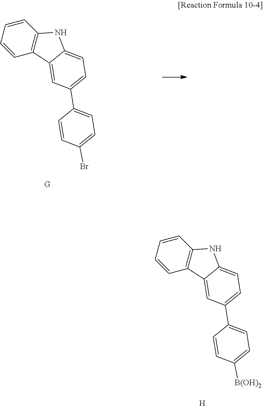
C1=CC=CC2=C1C1=CC(C3=CC=C(Br)C=C3)=CC=C1N2.C1=CC=CC2=C1C1=CC(C3=CC=C([B(OH)2])C=C3)=CC=C1N2.[H]
